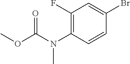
BrC1=CC(F)=C(N(C(OC)=O)C)C=C1
